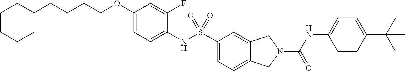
C1(OCCCCC2CCCCC2)=CC=C(NS(C2=CC=C3C(=C2)CN(C(NC2=CC=C(C(C)(C)C)C=C2)=O)C3)(=O)=O)C(F)=C1
